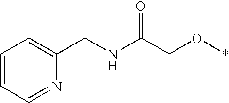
C1=CC=NC(CNC(CO*)=O)=C1
